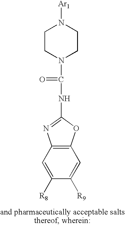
C1=C([R8])C([R9])=CC2=C1N=C(NC(N1CCN([Ar1])CC1)=O)O2
